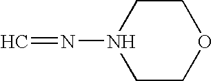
C1N(N=C)CCOC1
